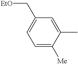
C1=C([Me])C(C)=CC(C[EtO])=C1
